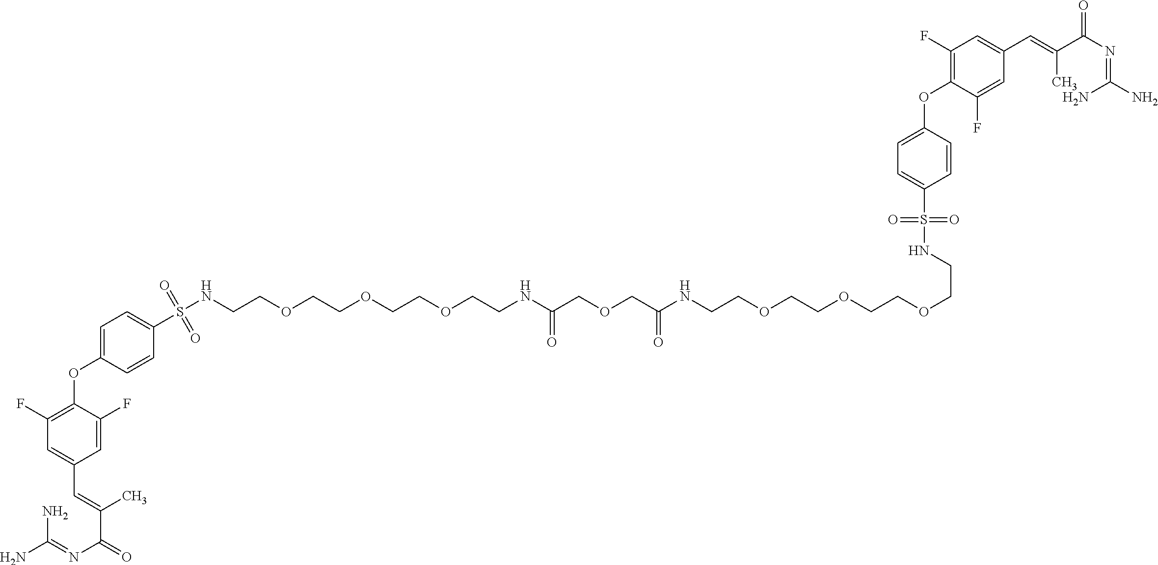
C1(F)=C(OC2=CC=C(S(NCCOCCOCCOCCNC(=O)COCC(NCCOCCOCCOCCNS(C3=CC=C(OC4=C(F)C=C(C=C(C(N=C(N)N)=O)C)C=C4F)C=C3)(=O)=O)=O)(=O)=O)C=C2)C(F)=CC(C=C(C(=O)N=C(N)N)C)=C1
